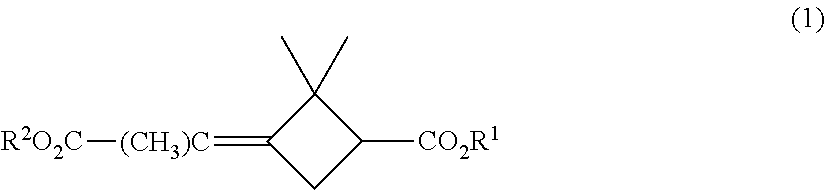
C1(C)(C)C(=[(CH3)C][R2O2C])CC1[CO2R1]
